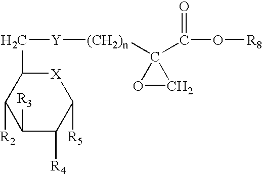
C(O[R8])(=O)C1([(CH2)n][Y]CC2C([R2])C([R3])C([R4])C([R5])[X]2)OC1
